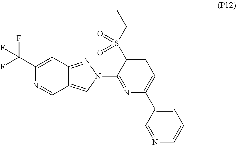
C1=C(S(CC)(=O)=O)C(N2N=C3C(=C2)C=NC(C(F)(F)F)=C3)=NC(C2=CC=CN=C2)=C1
